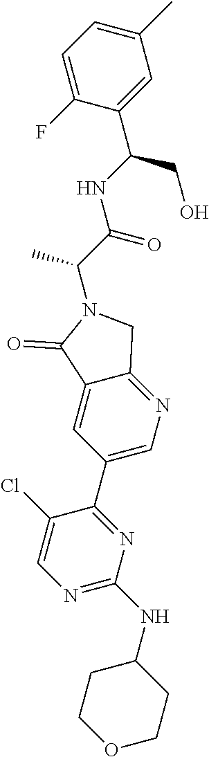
N1=C(NC2CCOCC2)N=C(C2=CN=C3C(=C2)C(=O)N(C(C)C(=O)NC(CO)C2=CC(C)=CC=C2F)C3)C(Cl)=C1
